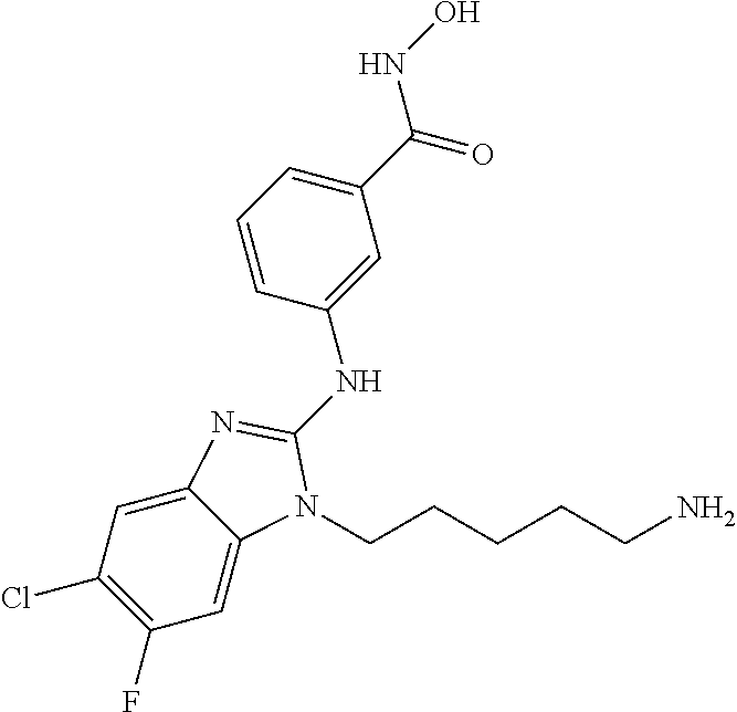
C1=CC(NC2=NC3=CC(Cl)=C(F)C=C3N2CCCCCN)=CC(C(NO)=O)=C1
